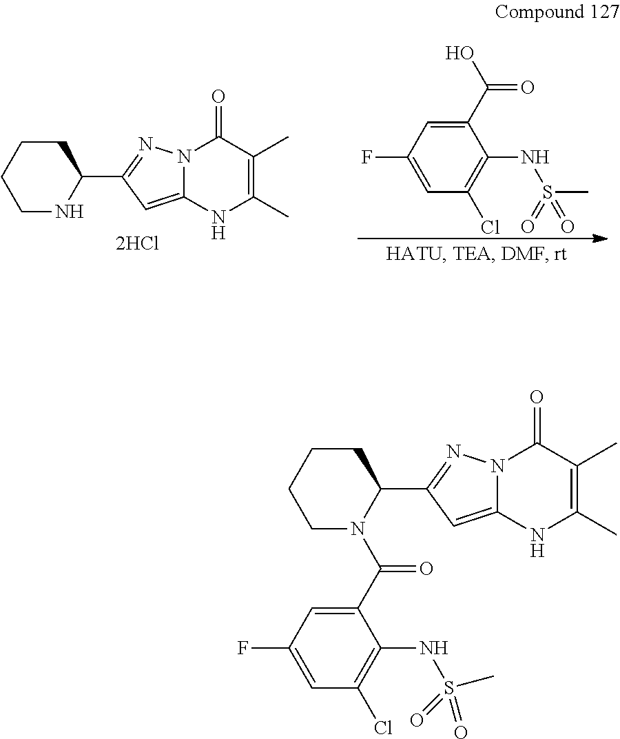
C1CCCNC1C1=NN2C(=C1)NC(C)=C(C)C2=O.C1(NS(C)(=O)=O)=C(Cl)C=C(F)C=C1C(=O)O.C1CCCN(C(C2=CC(F)=CC(Cl)=C2NS(C)(=O)=O)=O)C1C1=NN2C(=C1)NC(C)=C(C)C2=O
